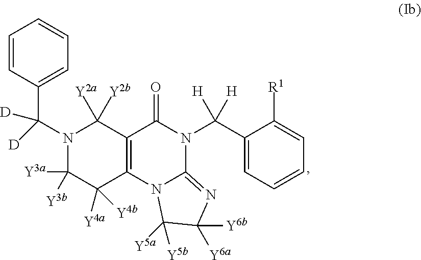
C1=CC=CC=C1C(N1C([Y3a])([Y3b])C([Y4a])([Y4b])C2=C(C1([Y2b])[Y2a])C(=O)N(C(C1=CC=CC=C1[R1])([H])[H])C1=NC([Y6b])([Y6a])C([Y5b])([Y5a])N21)([D])[D]
